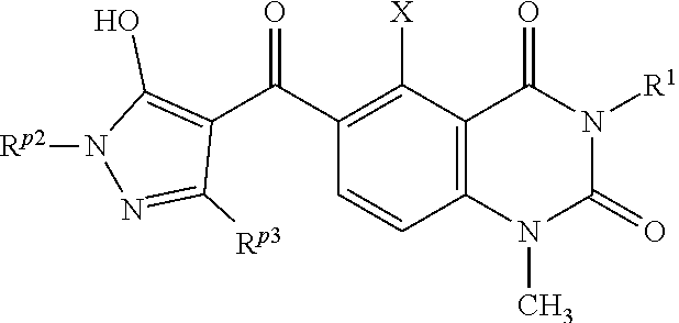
C12=C(C([X])=C(C(C3=C(O)N([Rp2])N=C3[Rp3])=O)C=C1)C(=O)N([R1])C(=O)N2C
